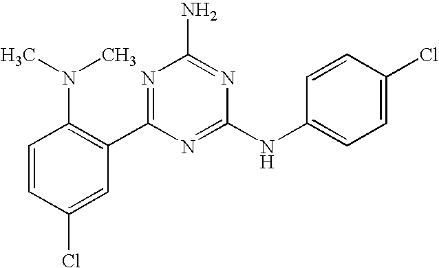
C1=CC(Cl)=CC(C2=NC(N)=NC(NC3=CC=C(Cl)C=C3)=N2)=C1N(C)C
